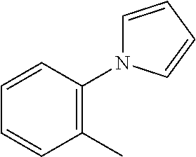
C1=CC(N2C=CC=C2)=C(C)C=C1
